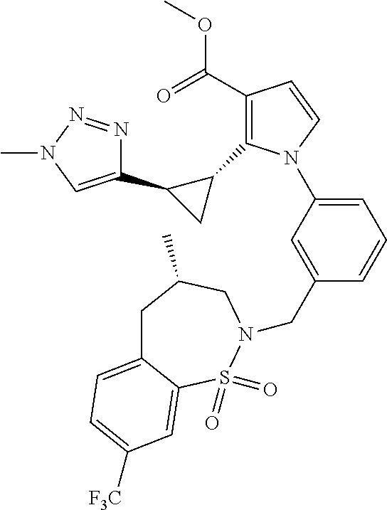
C1C2=CC=C([F3C])C=C2S(=O)(=O)N(CC2=CC(N3C(C4C(C5=CN(C)N=N5)C4)=C(C(=O)OC)C=C3)=CC=C2)CC1C
